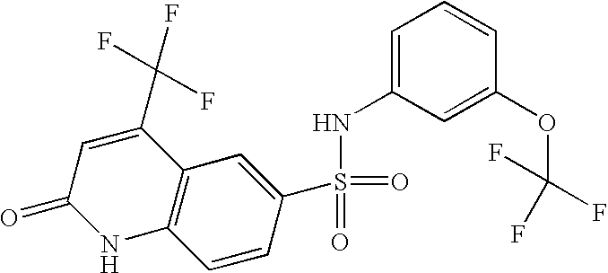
C12=C(C=C(S(=O)(=O)NC3=CC=CC(OC(F)(F)F)=C3)C=C1)C(C(F)(F)F)=CC(=O)N2
